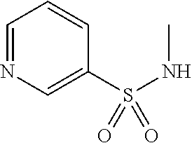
C1=NC=C(S(NC)(=O)=O)C=C1
